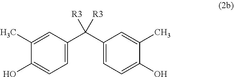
C1(C)=CC(C(C2=CC=C(O)C(C)=C2)([R3])[R3])=CC=C1O
